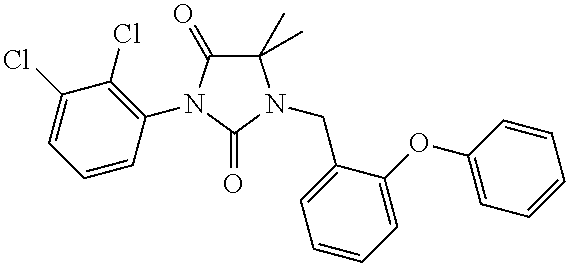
C1(C)(C)C(=O)N(C2=C(Cl)C(Cl)=CC=C2)C(=O)N1CC1=CC=CC=C1OC1=CC=CC=C1
